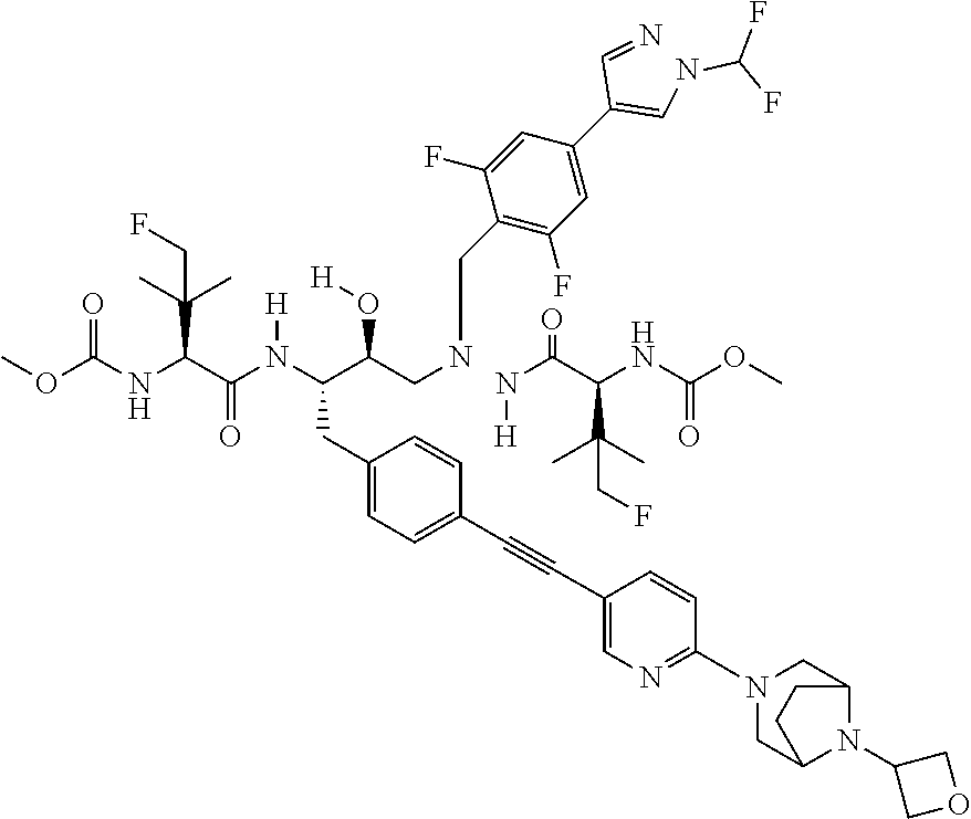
COC(NC(C(N(C(C(CNCC1=C(F)C=C(C(=CNC(F)F)C=N)C=C1F)O[H])CC1=CC=C(C#CC2=CN=C(N3CC4N(C5COC5)C(C3)CC4)C=C2)C=C1)[H])=O)C(CF)(C)C)=O.N(C(C(NC(OC)=O)C(C)(C)CF)=O)[H]
